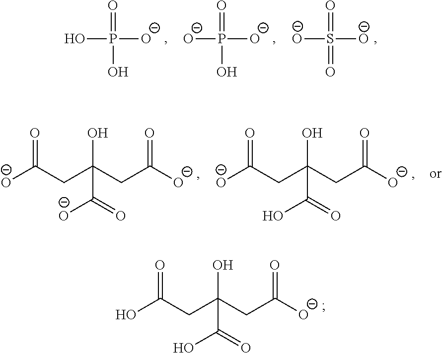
[O-]C(CC(CC([O-])=O)(O)C(=O)[O-])=O.[O-]C(CC(CC([O-])=O)(O)C(=O)O)=O.OC(CC(CC([O-])=O)(O)C(=O)O)=O.[O-]S(=O)([O-])=O.[O-]P(=O)([O-])O.OP(=O)([O-])O
